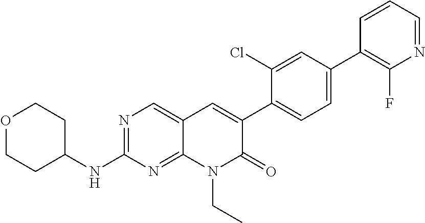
C1=CC=NC(F)=C1C1=CC=C(C2=CC3=CN=C(NC4CCOCC4)N=C3N(CC)C2=O)C(Cl)=C1
